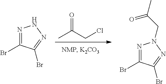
CC(CCl)=O.CC(CN1N=C(Br)C(Br)=N1)=O.N1=C(Br)C(Br)=NN1
